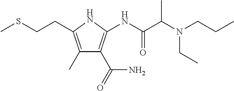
C1(C)=C(CCSC)NC(NC(C(N(CCC)CC)C)=O)=C1C(N)=O
